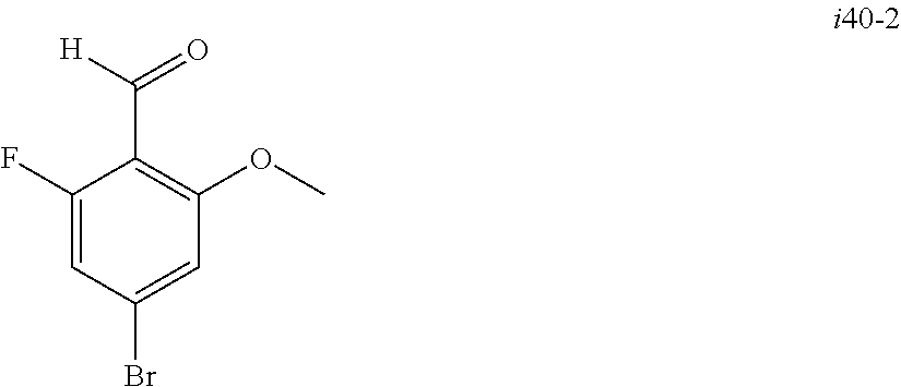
[H]C(=O)C1=C(OC)C=C(Br)C=C1F
